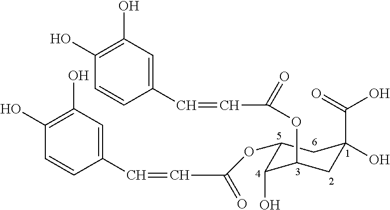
C1(OC(=O)C=CC2=CC(O)=C(O)C=C2)C(O)C(OC(=O)C=CC2=CC(O)=C(O)C=C2)CC(O)(C(=O)O)C1
